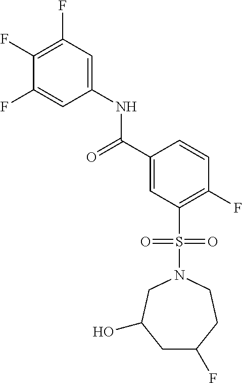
C(C1=CC(S(N2CCC(F)CC(O)C2)(=O)=O)=C(F)C=C1)(=O)NC1=CC(F)=C(F)C(F)=C1
